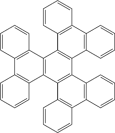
C12=C(C3=C(C4=C1C1=C(C5=C4C=CC=C5)C=CC=C1)C1=C(C4=C3C=CC=C4)C=CC=C1)C1=C(C3=C2C=CC=C3)C=CC=C1
